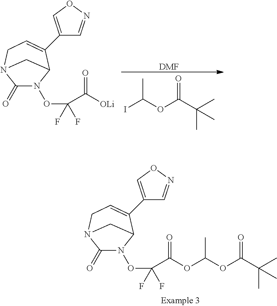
C1(=O)N(OC(C([OLi])=O)(F)F)C2C(C3=CON=C3)=CCN1C2.O=C(C(C)(C)C)OC(I)C.[DMF].C1(=O)N(OC(C(=O)OC(OC(=O)C(C)(C)C)C)(F)F)C2C(C3=CON=C3)=CCN1C2
